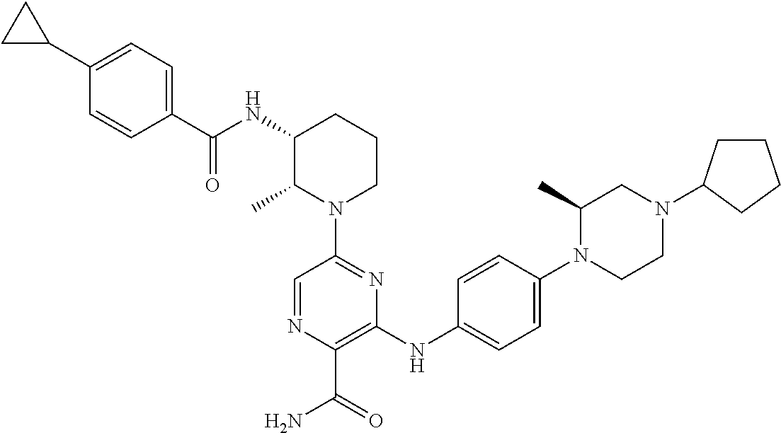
C1=NC(C(=O)N)=C(NC2=CC=C(N3CCN(C4CCCC4)CC3C)C=C2)N=C1N1CCCC(NC(C2=CC=C(C3CC3)C=C2)=O)C1C
